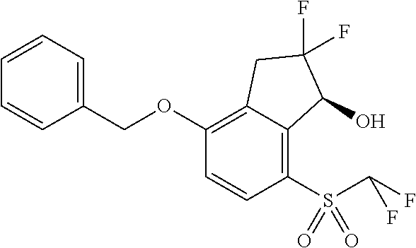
C1(OCC2=CC=CC=C2)=C2C(=C(S(=O)(=O)C(F)F)C=C1)C(O)C(F)(F)C2
